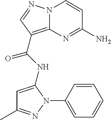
NC1=NC2=C(C(=O)NC3=CC(C)=NN3C3=CC=CC=C3)C=NN2C=C1
